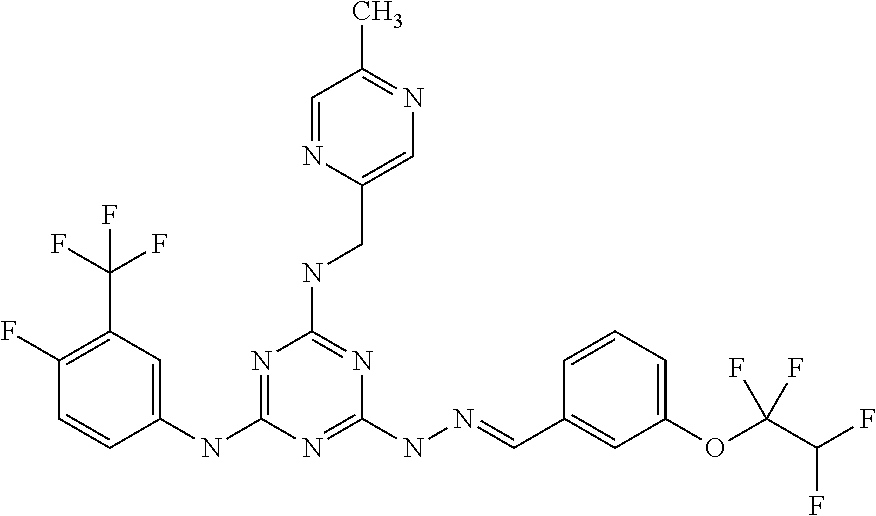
C1(NC2=NC(NCC3=CN=C(C)C=N3)=NC(NN=CC3=CC(OC(C(F)F)(F)F)=CC=C3)=N2)=CC(C(F)(F)F)=C(F)C=C1
